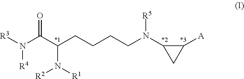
C1([A])C(N(CCCCC(C(N([R3])[R4])=O)N([R1])[R2])[R5])C1
